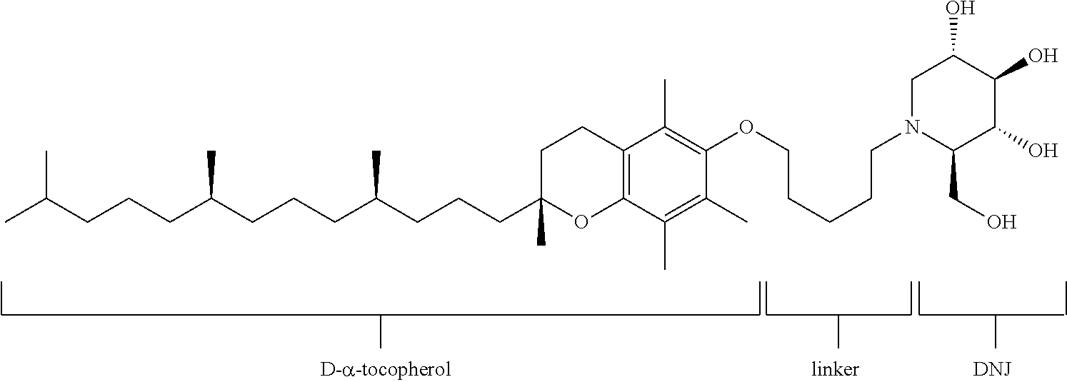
C(CCC(CCCC(CCCC1(C)OC2=C(CC1)C(C)=C(OCCCCCN1C(CO)C(O)C(O)C(O)C1)C(C)=C2C)C)C)C(C)C
